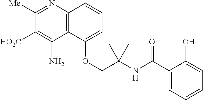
C12=C(C(OCC(NC(C3=CC=CC=C3O)=O)(C)C)=CC=C1)C(N)=C([HO2C])C([Me])=N2
